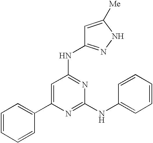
C1=C(C2=CC=CC=C2)N=C(NC2=CC=CC=C2)N=C1NC1=NNC([Me])=C1
